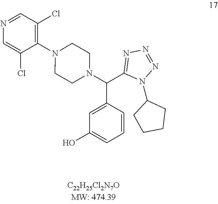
N1=CC(Cl)=C(N2CCN(C(C3=NN=NN3C3CCCC3)C3=CC(O)=CC=C3)CC2)C(Cl)=C1
